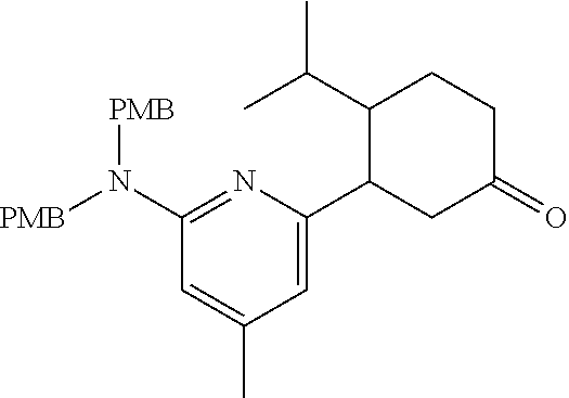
C1(N([PMB])[PMB])=NC(C2CC(=O)CCC2C(C)C)=CC(C)=C1
